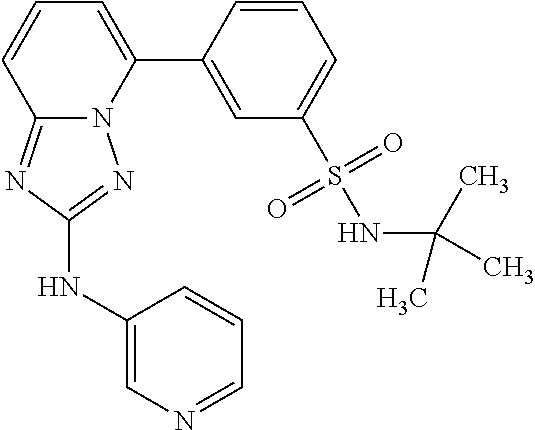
C1=CC(C2=CC=CC3=NC(NC4=CN=CC=C4)=NN23)=CC(S(NC(C)(C)C)(=O)=O)=C1
